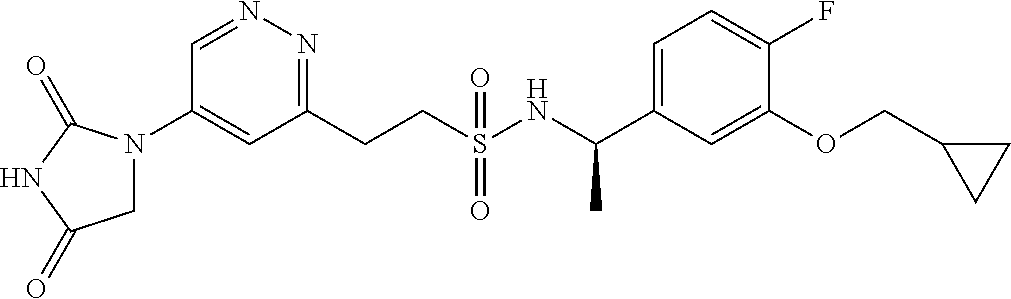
C1=NN=C(CCS(NC(C2=CC=C(F)C(OCC3CC3)=C2)C)(=O)=O)C=C1N1CC(=O)NC1=O
